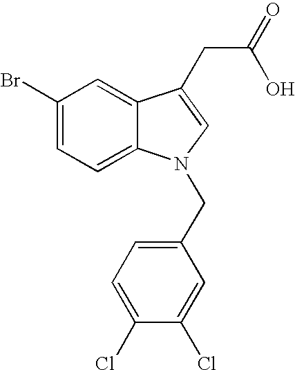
C1(Br)=CC=C2C(=C1)C(CC(=O)O)=CN2CC1=CC=C(Cl)C(Cl)=C1
